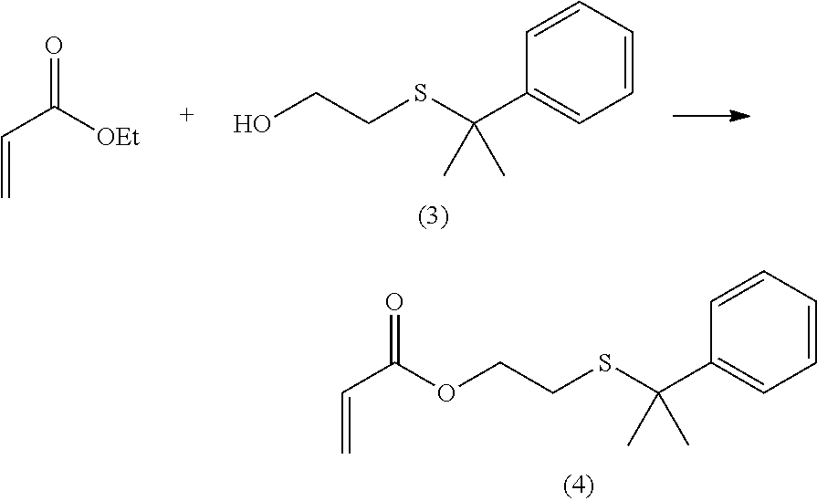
C1(C(SCCO)(C)C)=CC=CC=C1.C(C([OEt])=O)=C.C1(C(SCCOC(C=C)=O)(C)C)=CC=CC=C1
